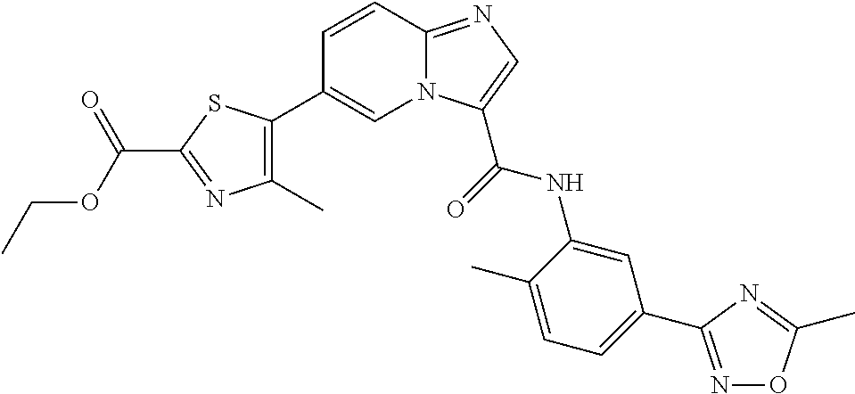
C1=CC2=NC=C(C(NC3=CC(C4=NOC(C)=N4)=CC=C3C)=O)N2C=C1C1=C(C)N=C(C(OCC)=O)S1
